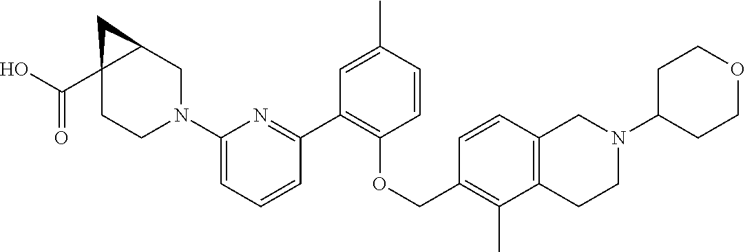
C1CN(C2=CC=CC(C3=C(OCC4=C(C)C5=C(C=C4)CN(C4CCOCC4)CC5)C=CC(C)=C3)=N2)CC2CC12C(O)=O
